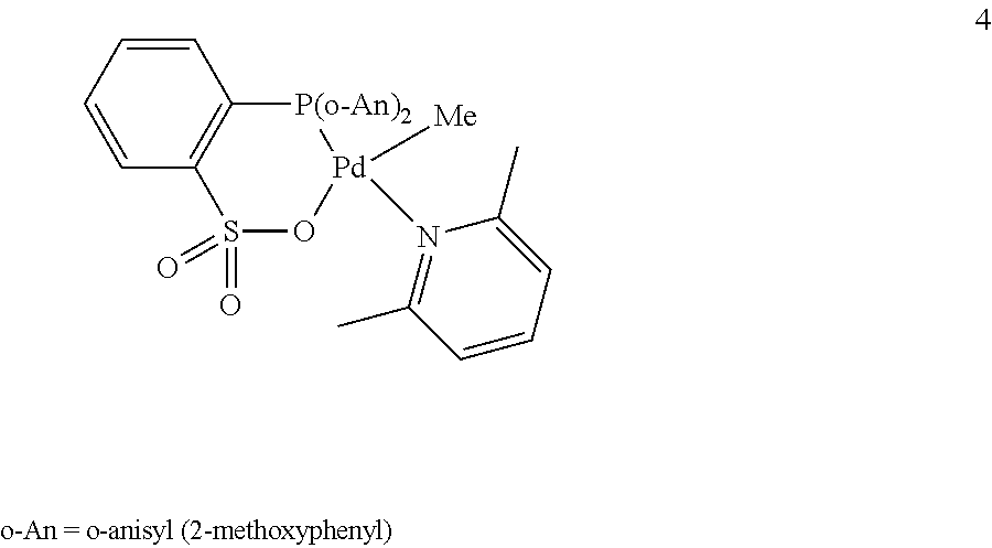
C1=CC=CC2=C1[P(o-An)2][Pd]([Me])(N1=C(C)C=CC=C1C)OS2(=O)=O
